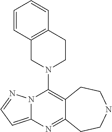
N12C(=CC=N1)N=C1C(=C2N2CCC3=C(C2)C=CC=C3)CCNCC1
